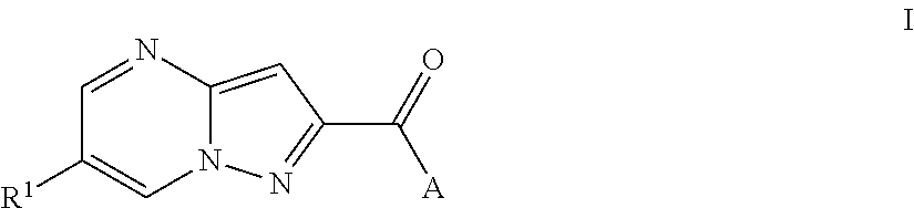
N1=CC([R1])=CN2C1=CC(C(=O)[A])=N2
